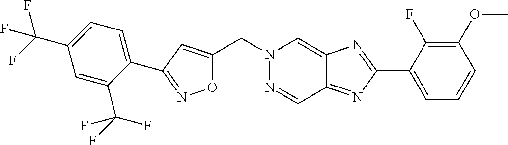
C1(C2=NOC(CN3N=CC4=NC(C5=CC=CC(OC)=C5F)=NC4=C3)=C2)=CC=C(C(F)(F)F)C=C1C(F)(F)F
